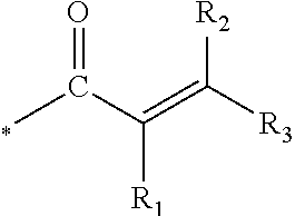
CC(C(=C([R3])[R2])[R1])=O
